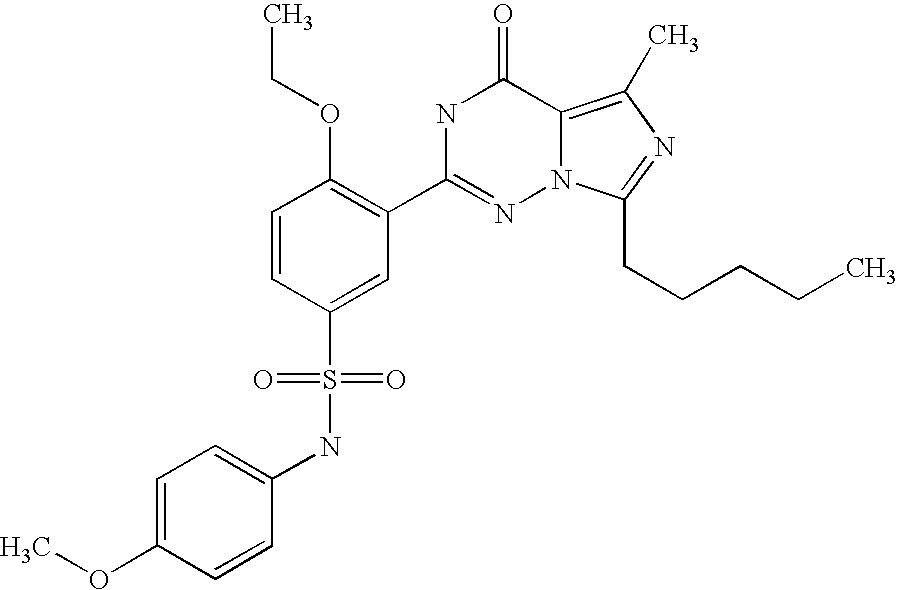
C1=CC(S(NC2=CC=C(OC)C=C2)(=O)=O)=CC(C2=NN3C(=C(C)N=C3CCCCC)C(=O)N2)=C1OCC
